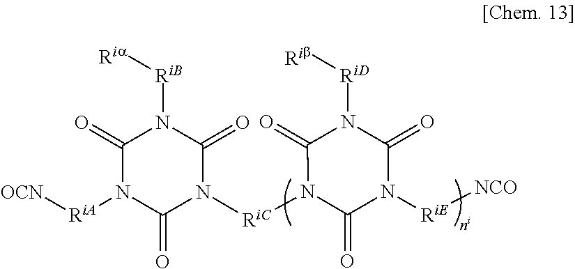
C1(=O)N([RiA][OCN])C(=O)N([RiC]N2C(=O)N([RiE][NCO])C(=O)N([RiD][Rib])C2=O)C(=O)N1[RiB][Ria]
